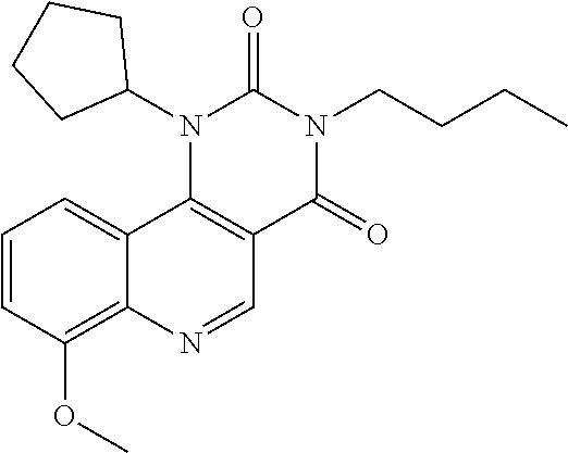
N1(C2CCCC2)C2=C(C(=O)N(CCCC)C1=O)C=NC1=C(OC)C=CC=C21
